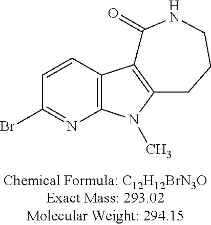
C1=CC2=C(N=C1Br)N(C)C1=C2C(=O)NCCC1
